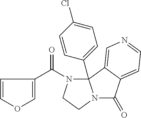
C1=CC(C(N2CCN3C(=O)C4=CC=NC=C4C23C2=CC=C(Cl)C=C2)=O)=CO1
